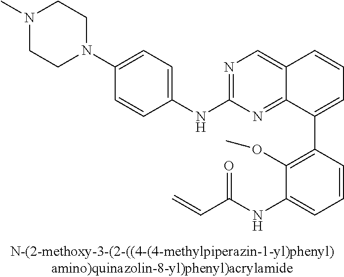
N1(C2=CC=C(NC3=NC=C4C(=N3)C(C3=C(OC)C(NC(C=C)=O)=CC=C3)=CC=C4)C=C2)CCN(C)CC1
